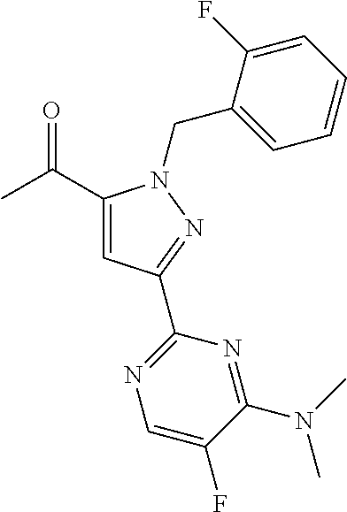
CC(=O)C1=CC(C2=NC=C(F)C(N(C)C)=N2)=NN1CC1=CC=CC=C1F
